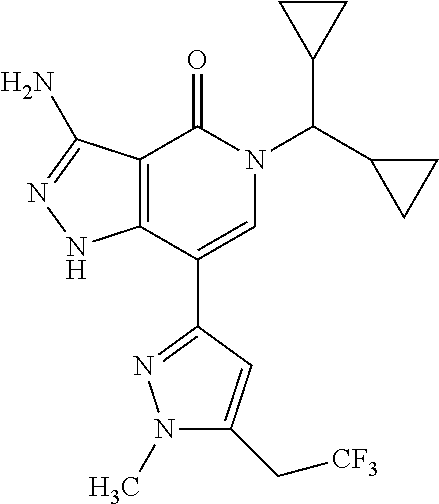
C12=C(C(C3=NN(C)C(C[CF3])=C3)=CN(C(C3CC3)C3CC3)C1=O)NN=C2N
